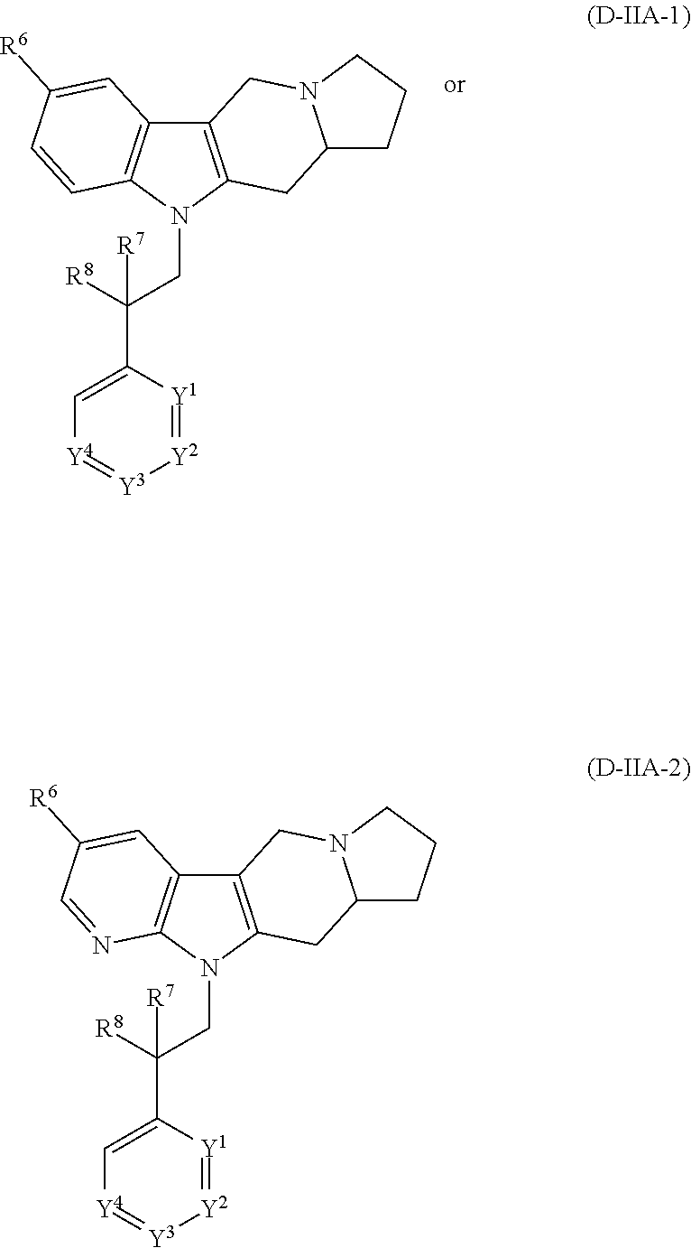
C12=C(N(CC([R8])([R7])C3=C[Y4]=[Y3][Y2]=[Y1]3)C3=C1C=C([R6])C=N3)CC1N(C2)CCC1.C12=C(N(CC([R8])([R7])C3=C[Y4]=[Y3][Y2]=[Y1]3)C3=C1C=C([R6])C=C3)CC1N(C2)CCC1
